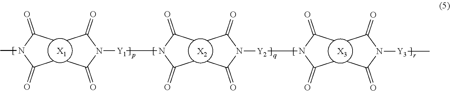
[X1].CC(N(C(C)=O)C)=O.[X2].CC(N(C(C)=O)[Y1]CN(C(C)=O)C(C)=O)=O.[X3].CC(N(C(C)=O)[Y3]C)=O.CC(N(C(C)=O)[Y2]CN(C(C)=O)C(C)=O)=O
